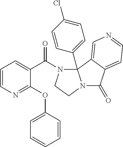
N1=C(OC2=CC=CC=C2)C(C(N2CCN3C(=O)C4=CC=NC=C4C23C2=CC=C(Cl)C=C2)=O)=CC=C1
